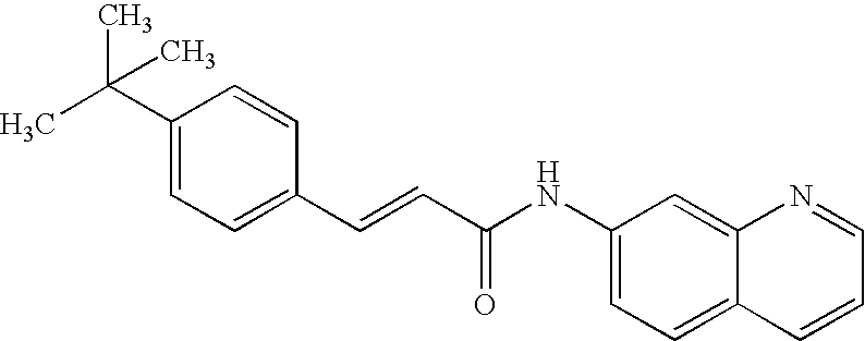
C(=CC(=O)NC1=CC=C2C(=C1)N=CC=C2)C1=CC=C(C(C)(C)C)C=C1
